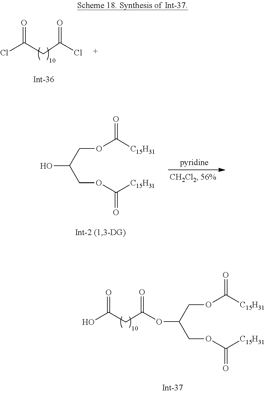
O(C(=O)[C15H31])CC(O)COC(=O)[C15H31].O(C(=O)[C15H31])CC(OC(=O)CC(O)=O)COC(=O)[C15H31].C(C(Cl)=O)C(=O)Cl
